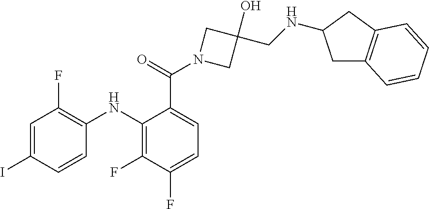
C1=C(C(N2CC(O)(CNC3CC4=C(C3)C=CC=C4)C2)=O)C(NC2=C(F)C=C(I)C=C2)=C(F)C(F)=C1
